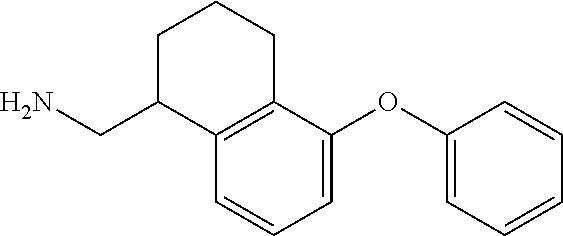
C1C(CN)C2=C(CC1)C(OC1=CC=CC=C1)=CC=C2
